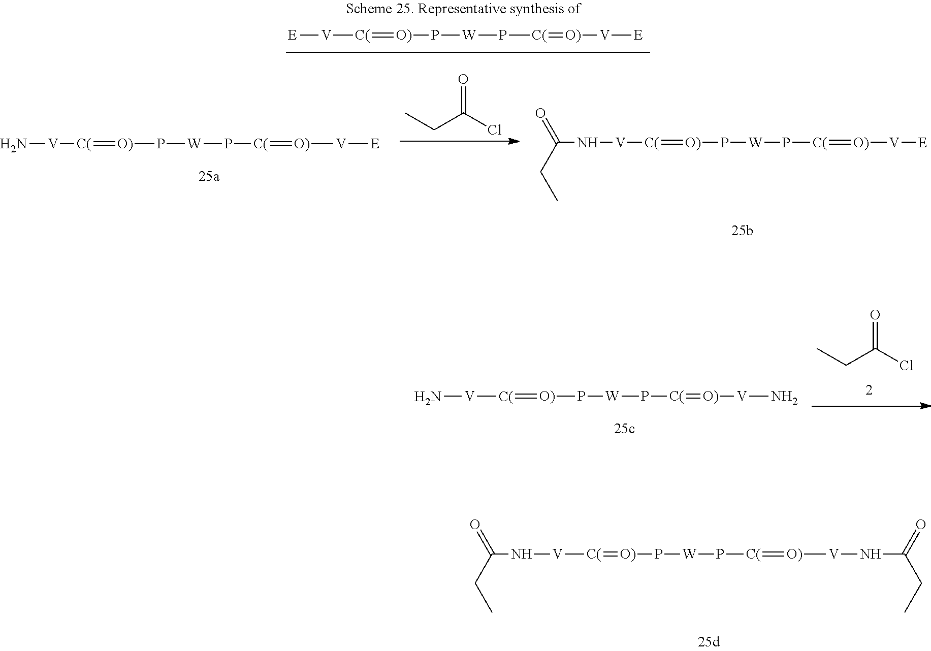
CCC(Cl)=O.P([W]P[C(]=[O)][V]N)[O)]=[C(][V]N.C(N[V][C(]=[O)]P[W]P[C(]=[O)][V]NC(=O)CC)(CC)=O.CCC(Cl)=O.C(N[V][C(]=[O)]P[W]P[C(]=[O)][V][E])(CC)=O.P([W]P[C(]=[O)][V][E])[O)]=[C(][V]N.[E][V][C(]=[O)]P[W]P[C(]=[O)][V][E]
